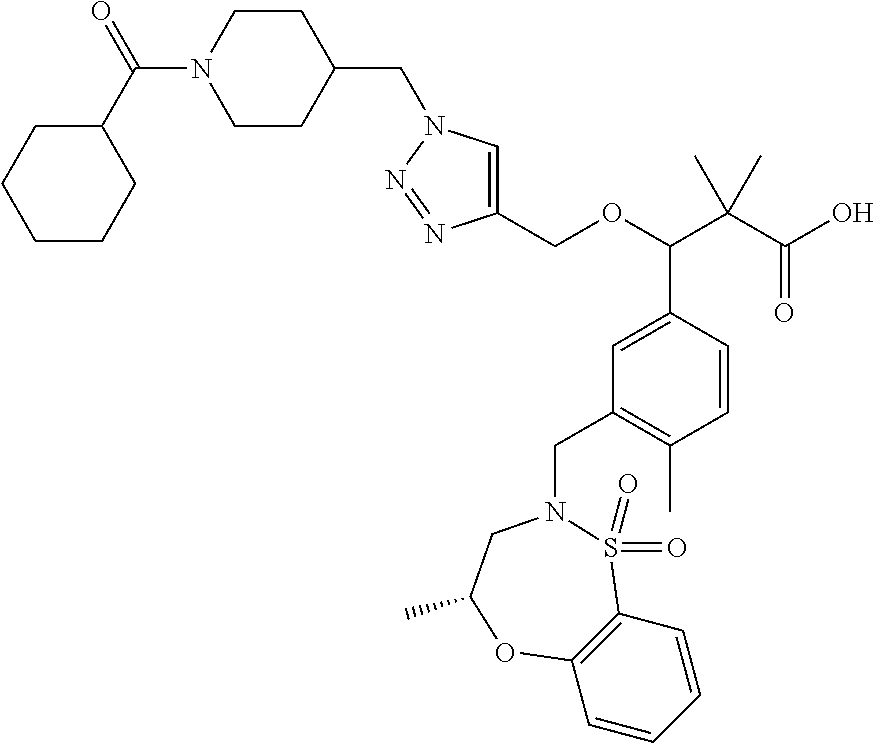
C1(COC(C(C(=O)O)(C)C)C2=CC(CN3S(=O)(=O)C4=C(C=CC=C4)OC(C)C3)=C(C)C=C2)=CN(CC2CCN(C(=O)C3CCCCC3)CC2)N=N1
